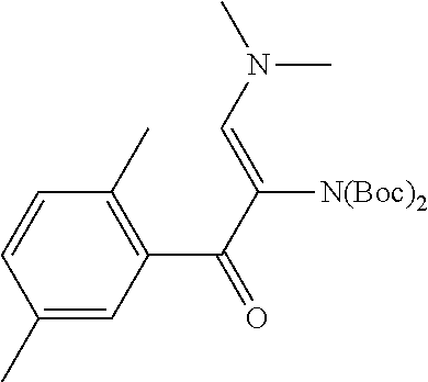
C1(C)=CC(C(=O)C(=CN(C)C)[N(Boc)2])=C(C)C=C1
